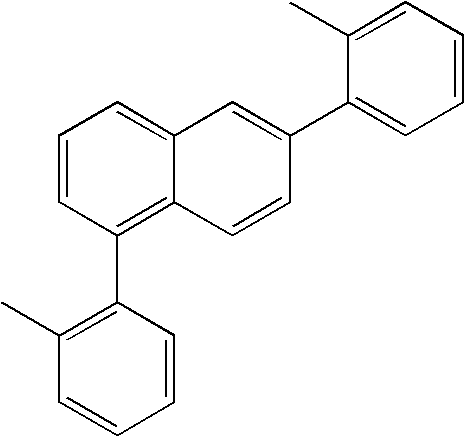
C1=CC(C2=C(C)C=CC=C2)=C2C(=C1)C=C(C1=CC=CC=C1C)C=C2
